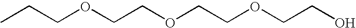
CCCOCCOCCOCCO
